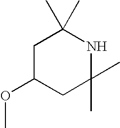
C1C(OC)CC(C)(C)NC1(C)C
